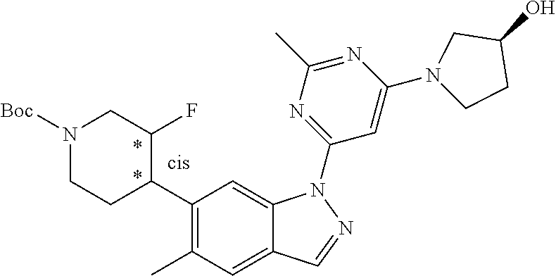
C1(C2C(F)CN([Boc])CC2)=C(C)C=C2C(=C1)N(C1=NC(C)=NC(N3CC(O)CC3)=C1)N=C2
